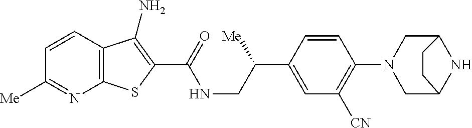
C1=CC2=C(N=C1[Me])SC(C(=O)NCC(C1=CC([CN])=C(N3CC4NC(C3)CC4)C=C1)[Me])=C2N
